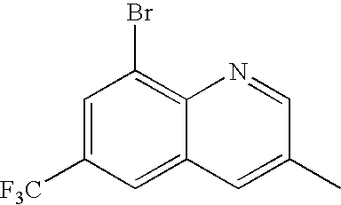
C1=C([F3C])C=C2C(=C1Br)N=CC(C)=C2
